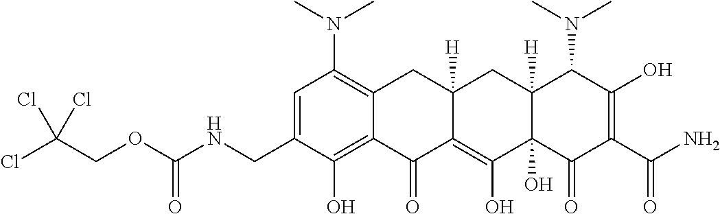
CN(C1=C2C(=C(O)C(CNC(OCC(Cl)(Cl)Cl)=O)=C1)C(=O)C1=C(O)C3(O)C([H])(CC1([H])C2)C(N(C)C)C(O)=C(C(N)=O)C3=O)C
